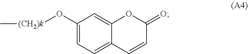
C1(O[(CH2)k]C)=CC=C2C(=C1)OC(=O)C=C2
